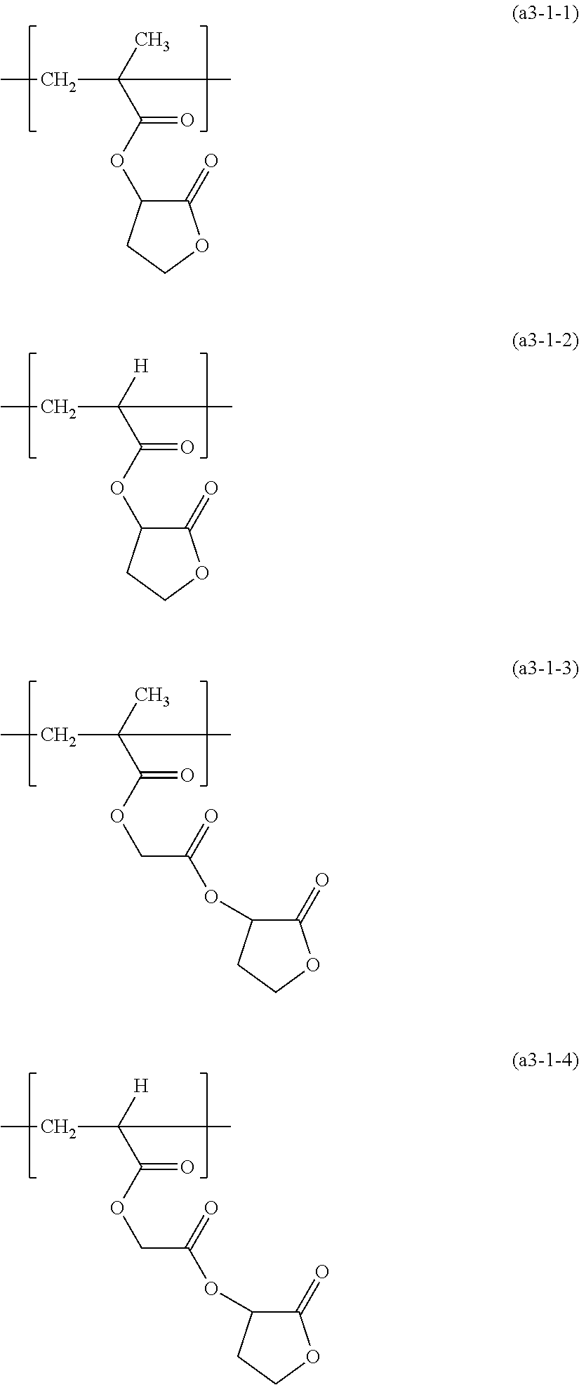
C1(OC(C(C)(CC)C)=O)C(=O)OCC1.C1(OC(C(C)(CC)[H])=O)C(=O)OCC1.C(OC(C(C)(CC)C)=O)C(=O)OC1C(=O)OCC1.C(OC(C(C)(CC)[H])=O)C(=O)OC1C(=O)OCC1
